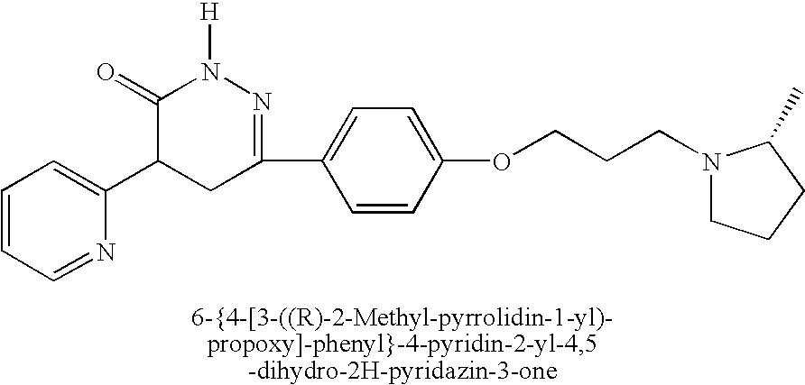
C1=CC=NC(C2CC(C3=CC=C(OCCCN4CCCC4C)C=C3)=NN([H])C2=O)=C1
